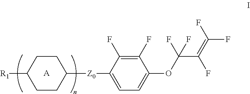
[R1]C1CCC([Z0]C2=CC=C(OC(C(=C(F)F)F)(F)F)C(F)=C2F)CC1.[A]
